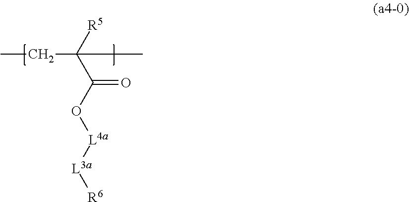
CCC(C(=O)O[L4a][L3a][R6])([R5])CC
